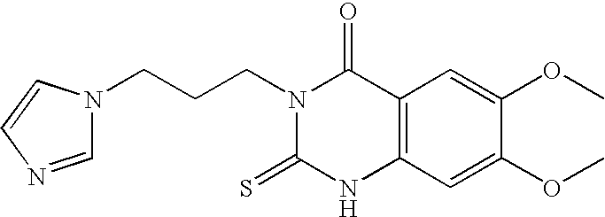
C1=NC=CN1CCCN1C(=S)NC2=C(C1=O)C=C(OC)C(OC)=C2
